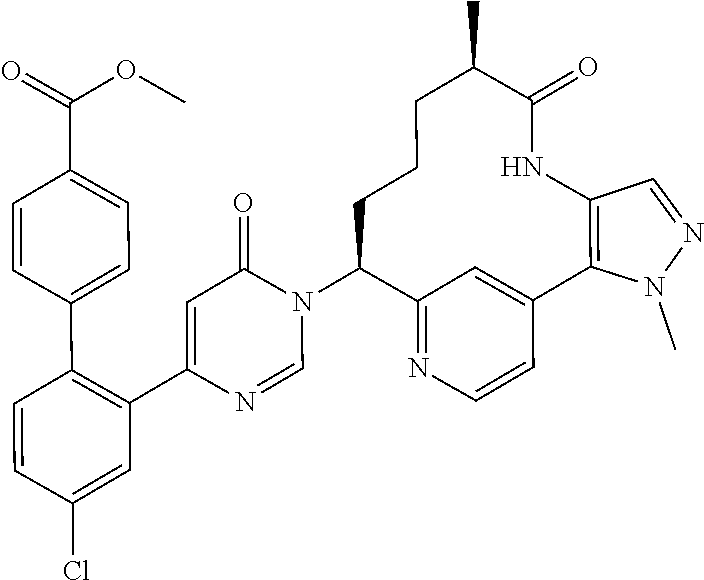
C1=NC(C2=C(C3=CC=C(C(OC)=O)C=C3)C=CC(Cl)=C2)=CC(=O)N1C1C2=NC=CC(=C2)C2=C(C=NN2C)NC(=O)C(C)CCC1
